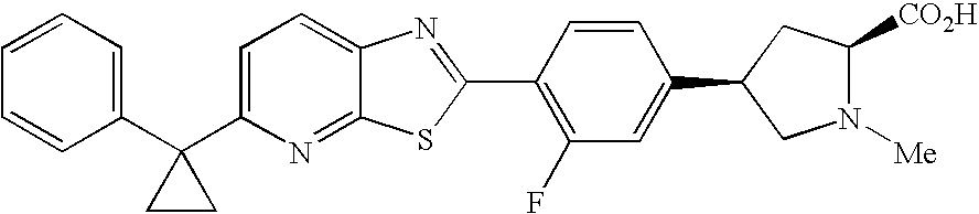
C1(C2(C3=CC=C4C(=N3)SC(C3=C(F)C=C(C5CN([Me])C([CO2H])C5)C=C3)=N4)CC2)=CC=CC=C1
